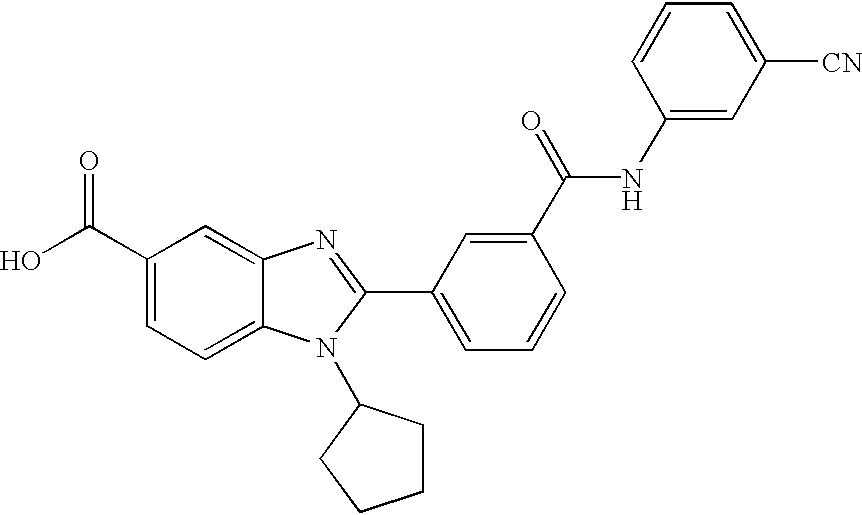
C1(C(O)=O)=CC=C2C(=C1)N=C(C1=CC=CC(C(=O)NC3=CC([CN])=CC=C3)=C1)N2C1CCCC1
